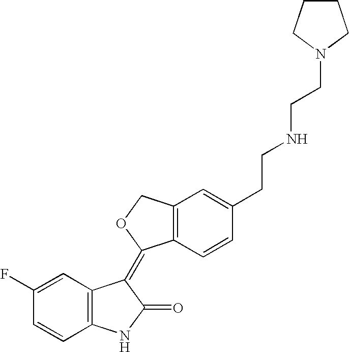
C12=C(C=CC(CCNCCN3CCCC3)=C1)C(=C1C3=C(NC1=O)C=CC(F)=C3)OC2
